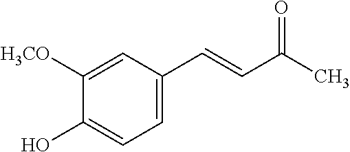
C1=C(C=CC(C)=O)C=C([H3CO])C(O)=C1
